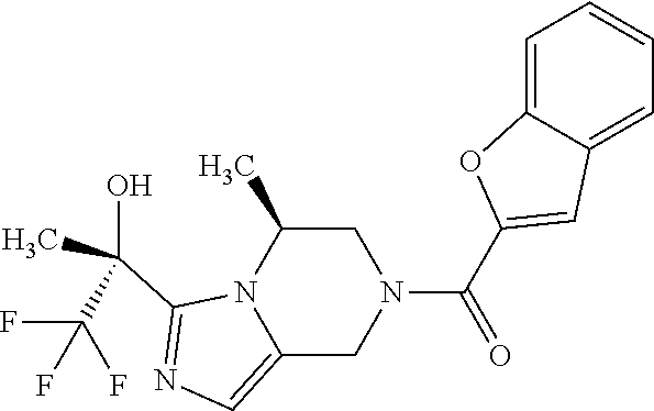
C1C(C)N2C(=CN=C2C(O)(C)C(F)(F)F)CN1C(C1=CC2=CC=CC=C2O1)=O
